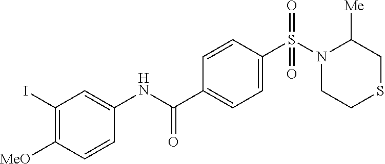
S(C1=CC=C(C(NC2=CC(I)=C([MeO])C=C2)=O)C=C1)(N1CCSCC1[Me])(=O)=O
